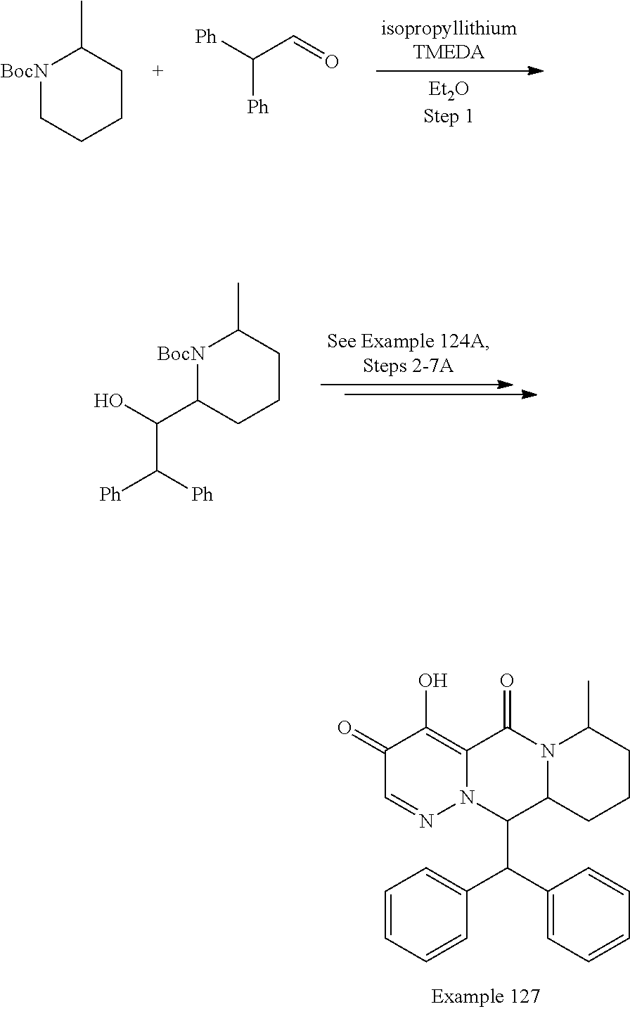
[BocN]1CCCCC1C.[Ph]C(C=O)[Ph].[BocN]1C(C(O)C([Ph])[Ph])CCCC1C.C1=CC=CC(C(C2=CC=CC=C2)C2N3C(=C(O)C(=O)C=N3)C(=O)N3C2CCCC3C)=C1
